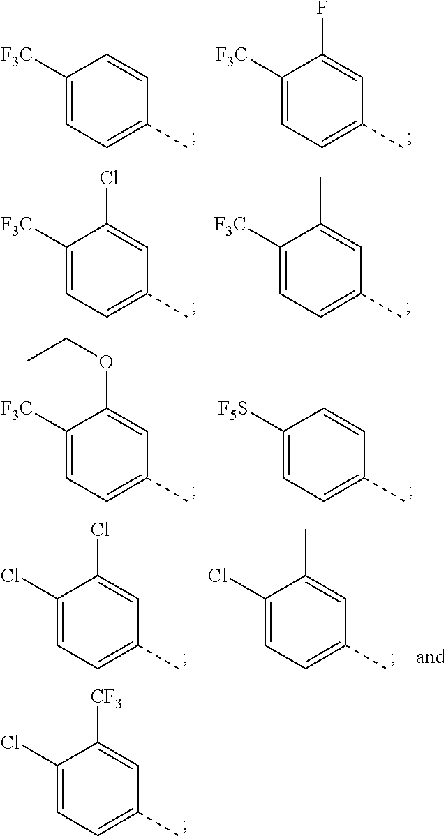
C1(Cl)=CC=C(C)C=C1[CF3].C1([F3C])=CC=C(C)C=C1.C1([F3C])=CC=C(C)C=C1F.C1([F3C])=CC=C(C)C=C1Cl.C1([F3C])=CC=C(C)C=C1C.C1([F3C])=CC=C(C)C=C1OCC.C1([F5S])=CC=C(C)C=C1.C1(Cl)=CC=C(C)C=C1Cl.C1(Cl)=CC=C(C)C=C1C
